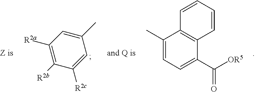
C1(C)=CC([R2a])=C([R2b])C([R2c])=C1.C1=CC=CC2=C1C(C([OR5])=O)=CC=C2C
